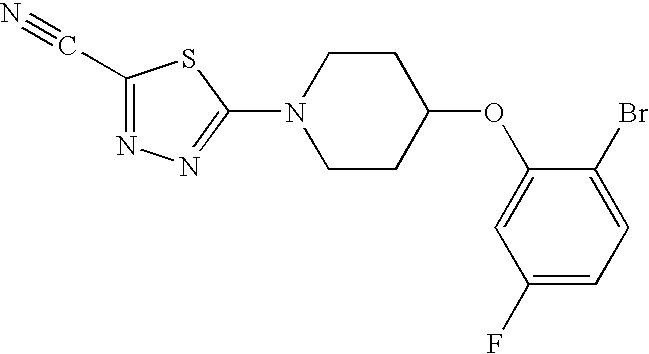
C1(C#N)=NN=C(N2CCC(OC3=CC(F)=CC=C3Br)CC2)S1
